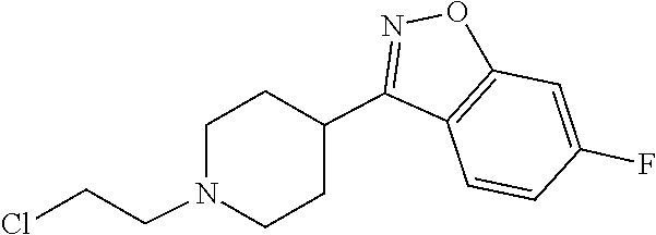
C1CN(CCCl)CCC1C1=NOC2=C1C=CC(F)=C2
